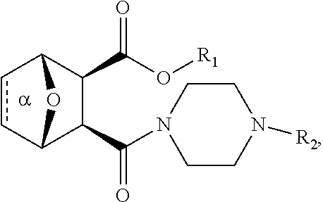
c1cC2C(C(=O)N3CCN([R2])CC3)C(C(O[R1])=O)C1O2
